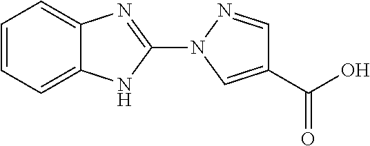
C1=C2C(=CC=C1)N=C(N1C=C(C(O)=O)C=N1)N2
